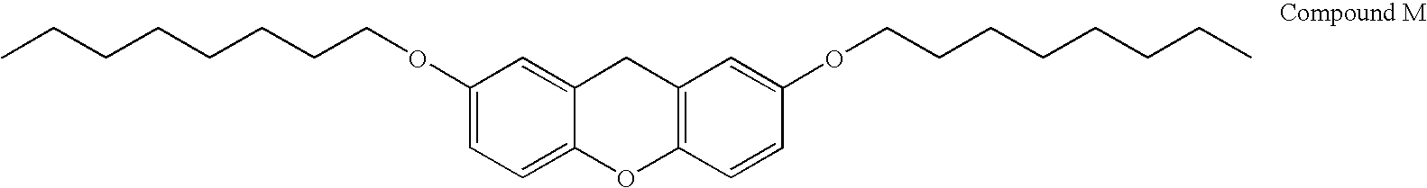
CCCCCCCCOC1=CC=C2C(=C1)CC1=C(O2)C=CC(OCCCCCCCC)=C1
